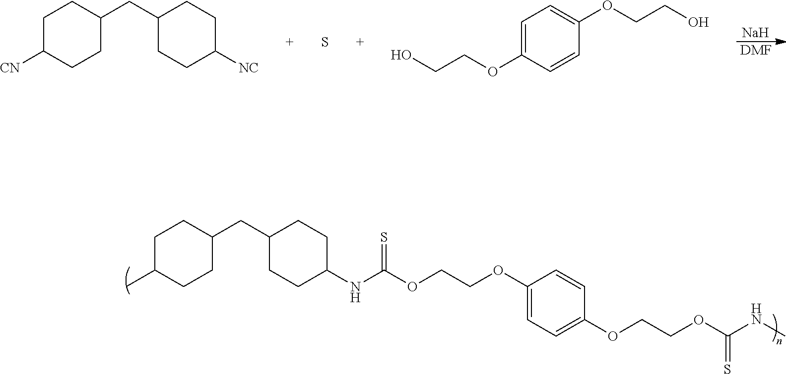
C1C(C)CCC(CC2CCC(NC(=S)OCCOC3=CC=C(OCCOC(NC)=S)C=C3)CC2)C1.[Na].[DMF].C1C([CN])CCC(CC2CCC([NC])CC2)C1.S.OCCOC1=CC=C(OCCO)C=C1
